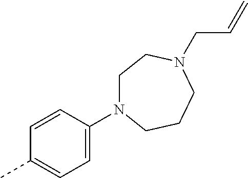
C1=CC(N2CCN(CC=C)CCC2)=CC=C1C
